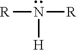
N([H])([R])[R]
